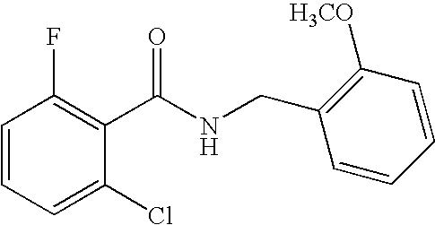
C1(C(NCC2=C([H3CO])C=CC=C2)=O)=C(F)C=CC=C1Cl
